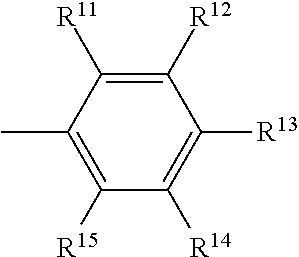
C1([R12])=C([R11])C(C)=C([R15])C([R14])=C1[R13]
